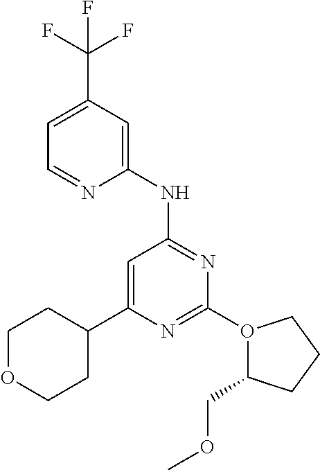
N1=C(O2C(COC)CCC2)N=C(NC2=CC(C(F)(F)F)=CC=N2)C=C1C1CCOCC1
